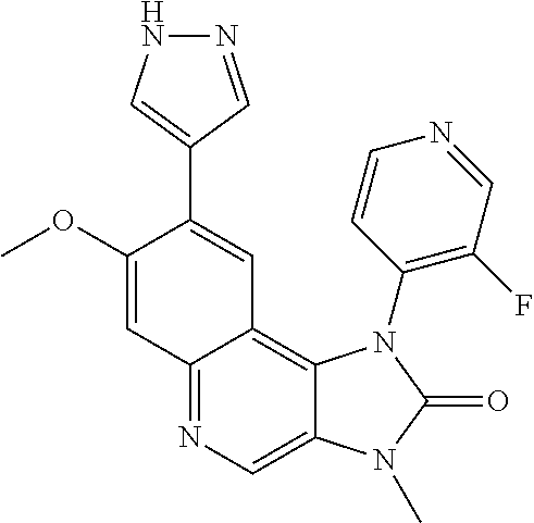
C1(OC)=CC2=NC=C3C(=C2C=C1C1=CNN=C1)N(C1=C(F)C=NC=C1)C(=O)N3C
